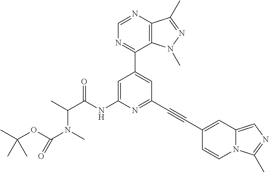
N1=C(C2=CC(C#CC3=CC4=CN=C(C)N4C=C3)=NC(NC(C(C)N(C)C(OC(C)(C)C)=O)=O)=C2)C2=C(N=C1)C(C)=NN2C
